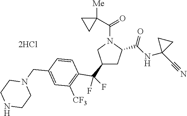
C1(C(F)(F)C2=C([CF3])C=C(CN3CCNCC3)C=C2)CC(C(NC2(C#N)CC2)=O)N(C(C2([Me])CC2)=O)C1
